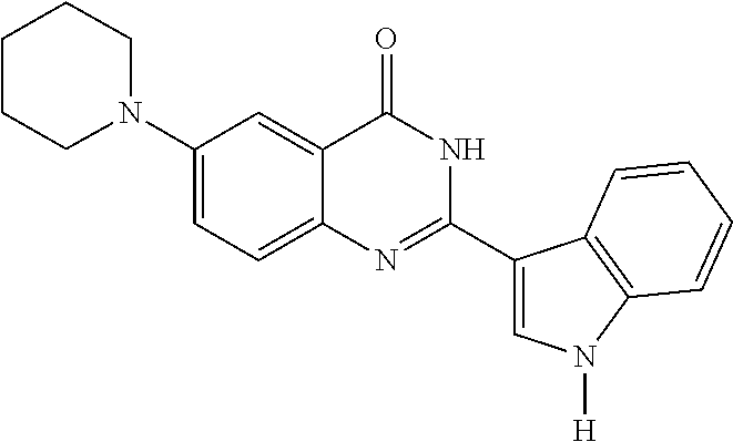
N1(C2=CC=C3C(=C2)C(=O)NC(C2=CN([H])C4=C2C=CC=C4)=N3)CCCCC1
